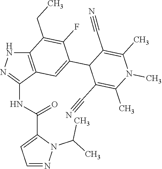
C12=C(C(NC(C3=CC=NN3C(C)C)=O)=NN1)C=C(C1C(C#N)=C(C)N(C)C(C)=C1C#N)C(F)=C2CC
